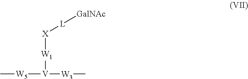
[X]([W1][V]([W3]C)[W5]C)[L][GalNAc]
